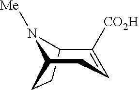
C12C([CO2H])=CCC(N1[Me])CC2
